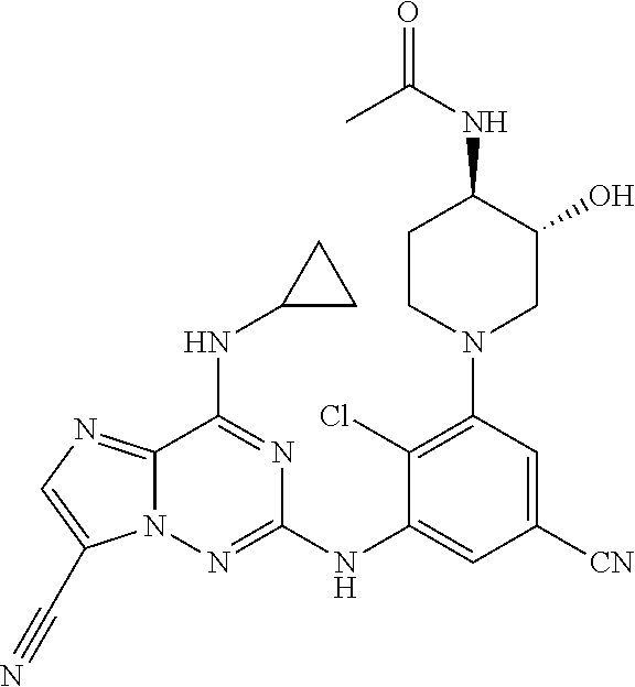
C12=NC=C(C#N)N1N=C(NC1=CC([CN])=CC(N3CC(O)C(NC(C)=O)CC3)=C1Cl)N=C2NC1CC1
